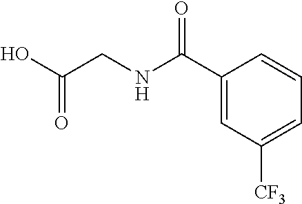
C(=O)(CNC(=O)C1=CC([CF3])=CC=C1)O
